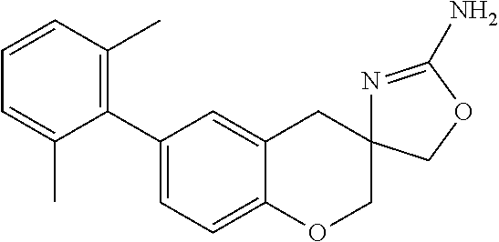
C1=C2C(=CC=C1C1=C(C)C=CC=C1C)OCC1(C2)N=C(N)OC1
